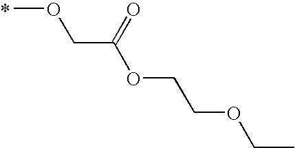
COCC(OCCOCC)=O
